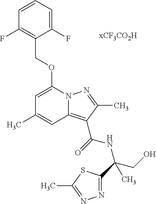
C1=CC=C(F)C(COC2=CC(C)=CC3=C(C(NC(CO)(C)C4=NN=C(C)S4)=O)C(C)=NN23)=C1F
